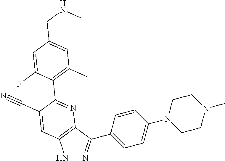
N1N=C(C2=CC=C(N3CCN(C)CC3)C=C2)C2=C1C=C(C#N)C(C1=C(C)C=C(CNC)C=C1F)=N2
